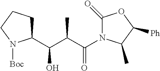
C1(C(C(C(=O)N2C(=O)OC([Ph])C2C)C)O)CCCN1[Boc]
